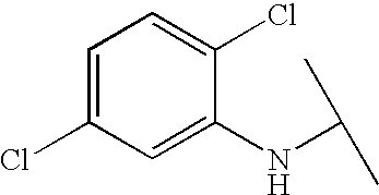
C1=C(Cl)C=C(NC(C)C)C(Cl)=C1
